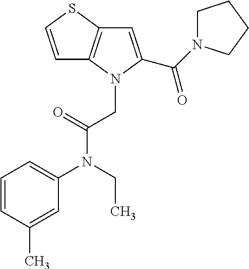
C1=CSC2=C1N(CC(N(C1=CC=CC(C)=C1)CC)=O)C(C(=O)N1CCCC1)=C2
